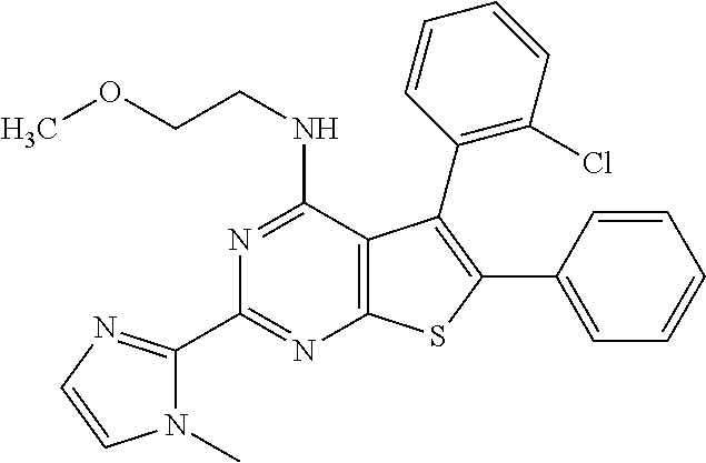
N1=C(NCCOC)C2=C(N=C1C1=NC=CN1C)SC(C1=CC=CC=C1)=C2C1=C(Cl)C=CC=C1
